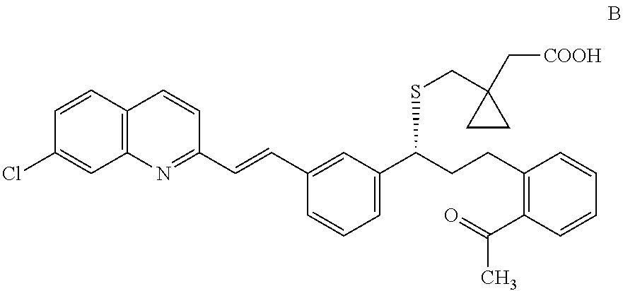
C1=CC2=C(C=C1Cl)N=C(C=CC1=CC(C(CCC3=C(C(=O)C)C=CC=C3)SCC3(C[COOH])CC3)=CC=C1)C=C2
